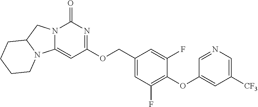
C1(OC2=CC([CF3])=CN=C2)=C(F)C=C(COC2=NC(=O)N3C(=C2)N2C(C3)CCCC2)C=C1F
